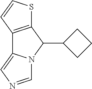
C12=C(C(C3CCC3)N3C1=CN=C3)SC=C2
